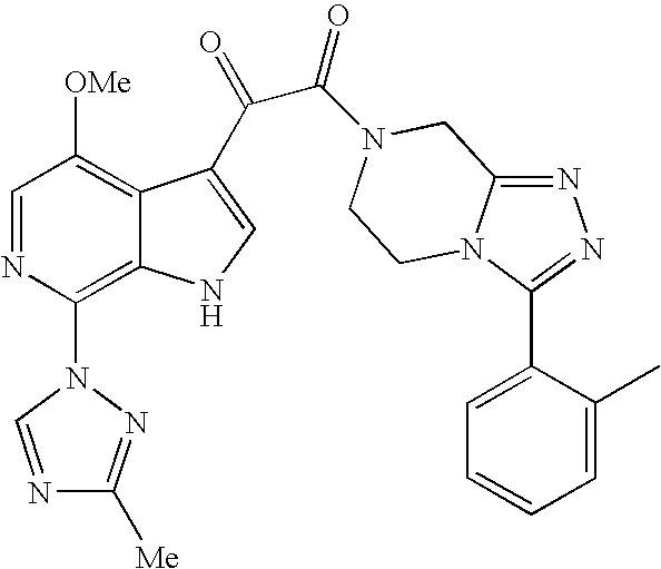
C1=NC(N2N=C([Me])N=C2)=C2C(=C1[OMe])C(C(=O)C(=O)N1CC3=NN=C(C4=CC=CC=C4C)N3CC1)=CN2
